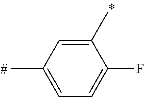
C1(C)=CC(C)=CC=C1F
